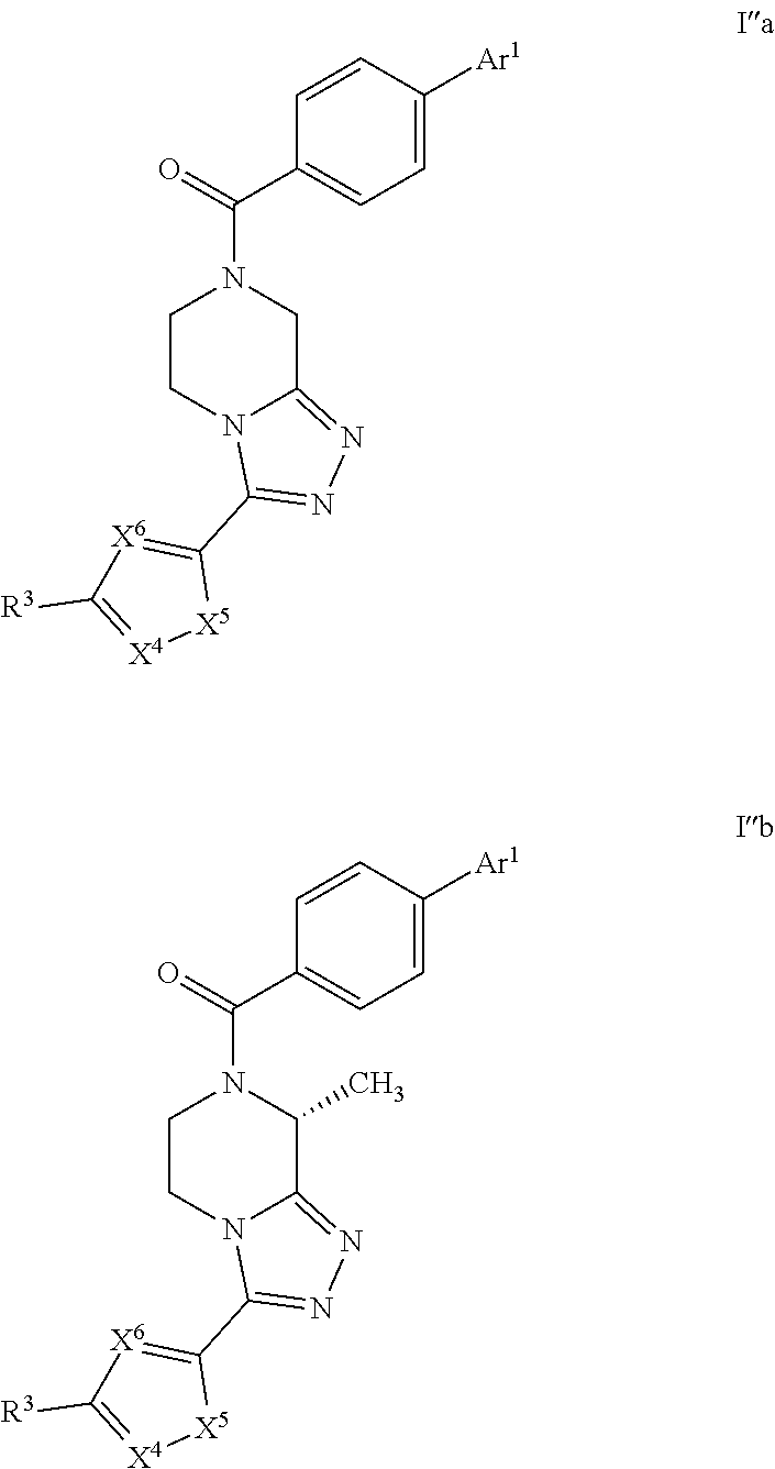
C1=CC([Ar1])=CC=C1C(N1CCN2C(=NN=C2C2=[X6]C([R3])=[X4][X5]2)C1)=O.C1=CC([Ar1])=CC=C1C(N1CCN2C(=NN=C2C2=[X6]C([R3])=[X4][X5]2)C1C)=O
